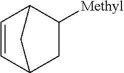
C1([Methyl])C2C=CC(C1)C2
